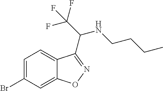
C1=C(Br)C=C2C(=C1)C(C(NCCCC)C(F)(F)F)=NO2
